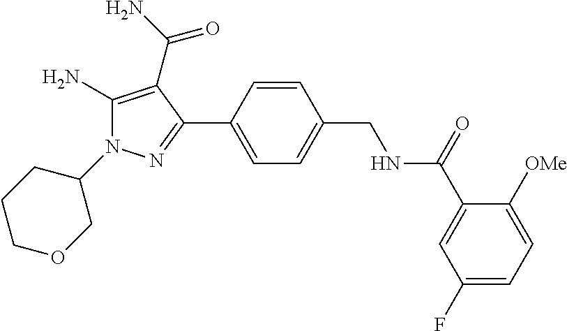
C1(N2C(N)=C(C(N)=O)C(C3=CC=C(CNC(C4=CC(F)=CC=C4[OMe])=O)C=C3)=N2)CCCOC1
